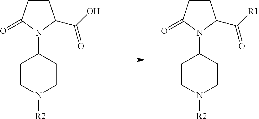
C1CC(=O)N(C2CCN([R2])CC2)C1C(=O)O.C1CC(=O)N(C2CCN([R2])CC2)C1C(=O)[R1]
